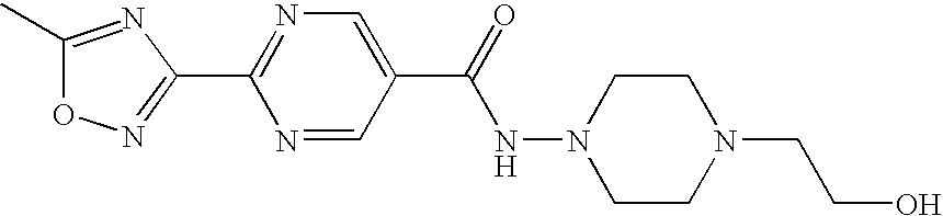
N1=CC(C(=O)NN2CCN(CCO)CC2)=CN=C1C1=NOC(C)=N1
